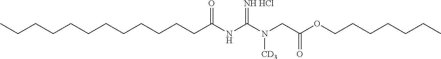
CCCCCCCCCCCCC(NC(N(CC(OCCCCCCC)=O)[CD3])=[NH HCl])=O
